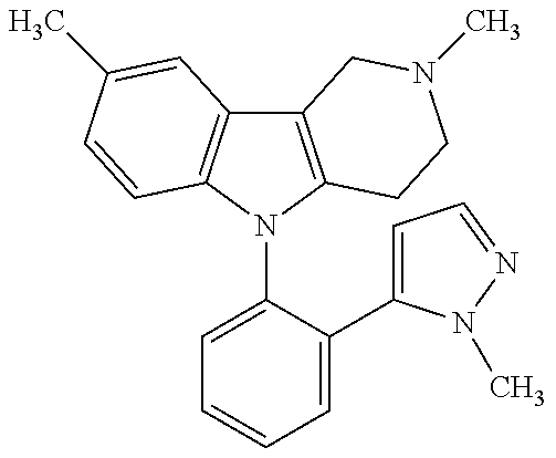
C12=C(N(C3=CC=CC=C3C3=CC=NN3C)C3=C1C=C(C)C=C3)CCN(C)C2
